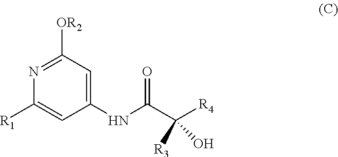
C1([R1])=CC(NC(=O)C(O)([R4])[R3])=CC([OR2])=N1
